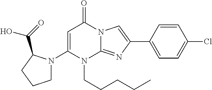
C1(N2CCCC2C(=O)O)=CC(=O)N2C(=NC(C3=CC=C(Cl)C=C3)=C2)N1CCCCC
